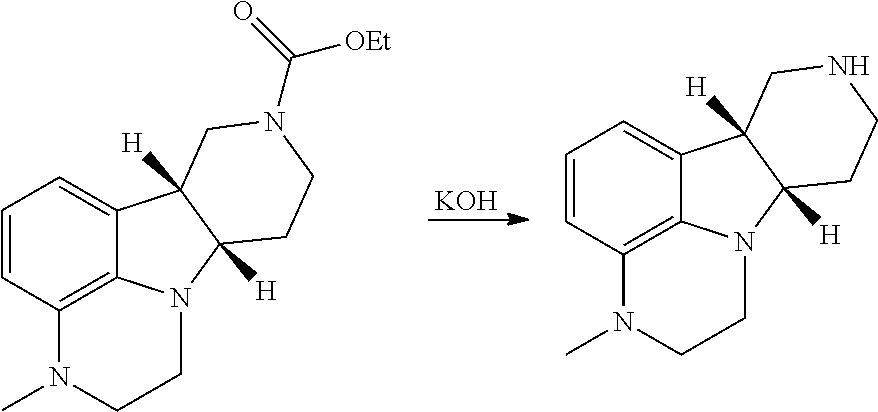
C1=CC2=C3C(=C1)C1([H])C([H])(N3CCN2C)CCN(C([OEt])=O)C1.[KOH].C1=CC2=C3C(=C1)C1([H])C([H])(N3CCN2C)CCNC1
